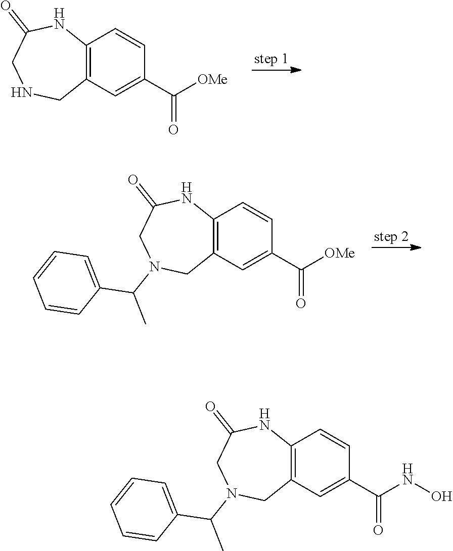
C1=CC(C(=O)[OMe])=CC2=C1NC(=O)CNC2.C1=CC=C(C(N2CC(=O)NC3=C(C=C(C(=O)[OMe])C=C3)C2)C)C=C1.C1=CC=C(C(N2CC3=C(C=CC(C(NO)=O)=C3)NC(=O)C2)C)C=C1
